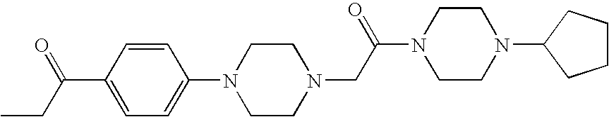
N1(C2=CC=C(C(=O)CC)C=C2)CCN(CC(N2CCN(C3CCCC3)CC2)=O)CC1
